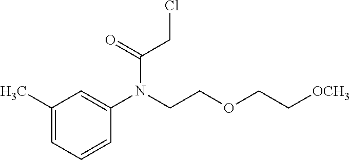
C1(C)=CC=CC(N(CCOCC[OCH3])C(=O)CCl)=C1
